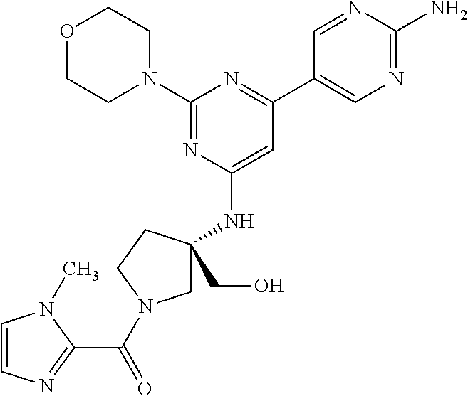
C1(N2CCOCC2)=NC(NC2(CO)CN(C(C3=NC=CN3C)=O)CC2)=CC(C2=CN=C(N)N=C2)=N1
